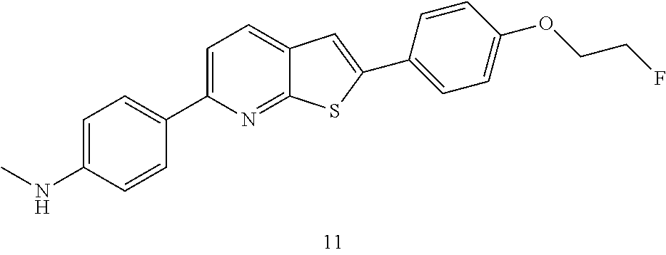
C1=C(NC)C=CC(C2=CC=C3C(=N2)SC(C2=CC=C(OCCF)C=C2)=C3)=C1
